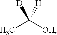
CC([OH])([H])[D]
